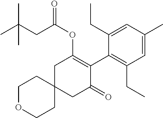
C1OCCC2(C1)CC(=O)C(C1=C(CC)C=C(C)C=C1CC)=C(OC(=O)CC(C)(C)C)C2
